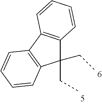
C1(CC)(CC)C2=C(C3=C1C=CC=C3)C=CC=C2
